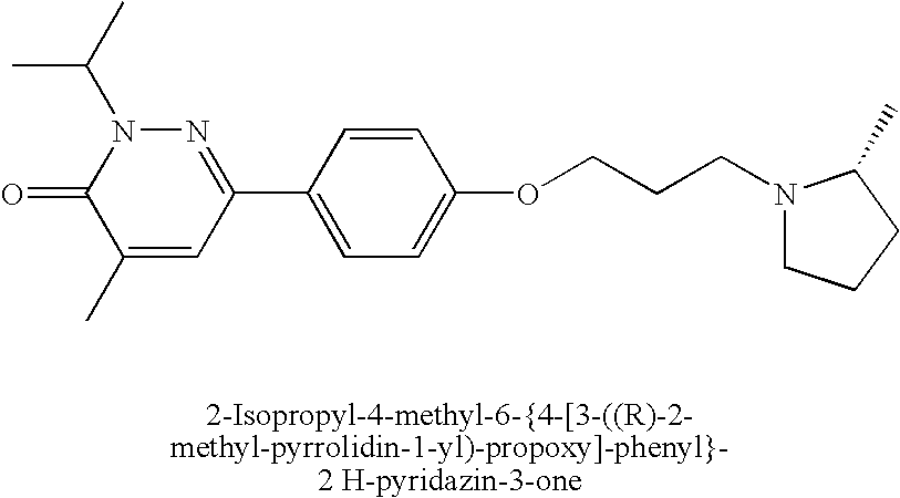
N1=C(C2=CC=C(OCCCN3CCCC3C)C=C2)C=C(C)C(=O)N1C(C)C
